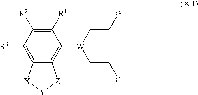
C1([R1])=C([R2])C([R3])=C2C(=C1[W](CC[G])CC[G])[Z][Y][X]2
